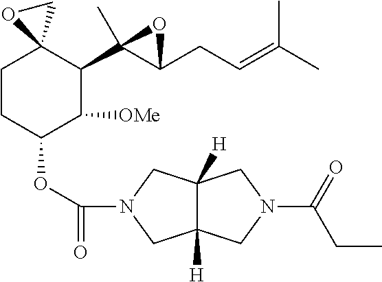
C1CC(OC(=O)N2CC3([H])C([H])(C2)CN(C(=O)CC)C3)C([OMe])C(C2(C)C(CC=C(C)C)O2)C12CO2
